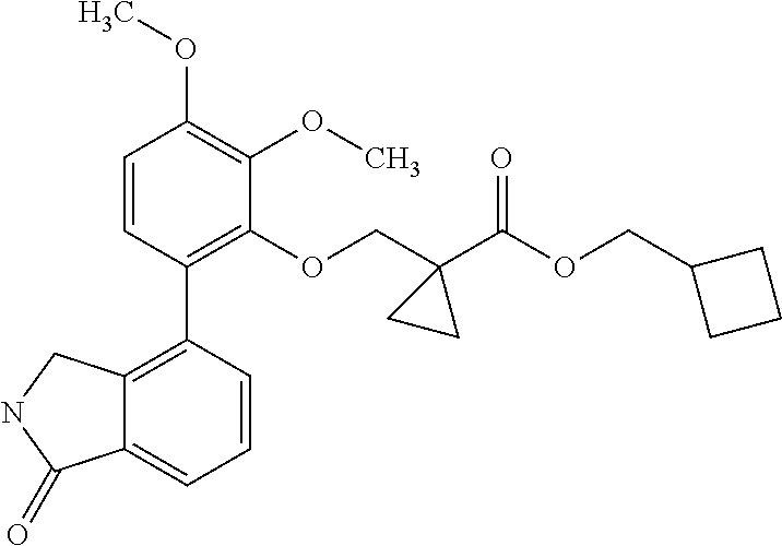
C1=CC(C2=C3C(=CC=C2)C(=O)NC3)=C(OCC2(C(OCC3CCC3)=O)CC2)C(OC)=C1OC
